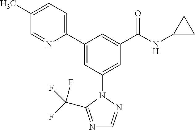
C1(C2=CC(N3N=CN=C3C(F)(F)F)=CC(C(NC3CC3)=O)=C2)=CC=C(C)C=N1
